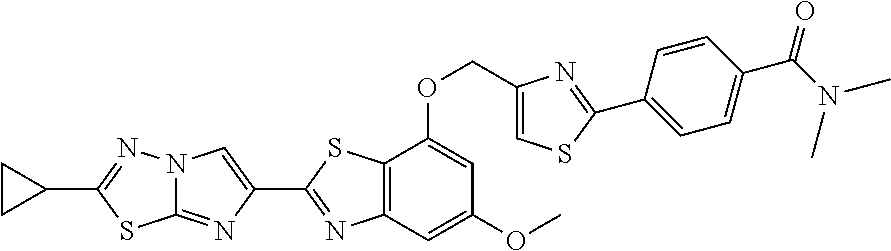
C1(C2=NC3=C(S2)C(OCC2=CSC(C4=CC=C(C(N(C)C)=O)C=C4)=N2)=CC(OC)=C3)=CN2C(=N1)SC(C1CC1)=N2
